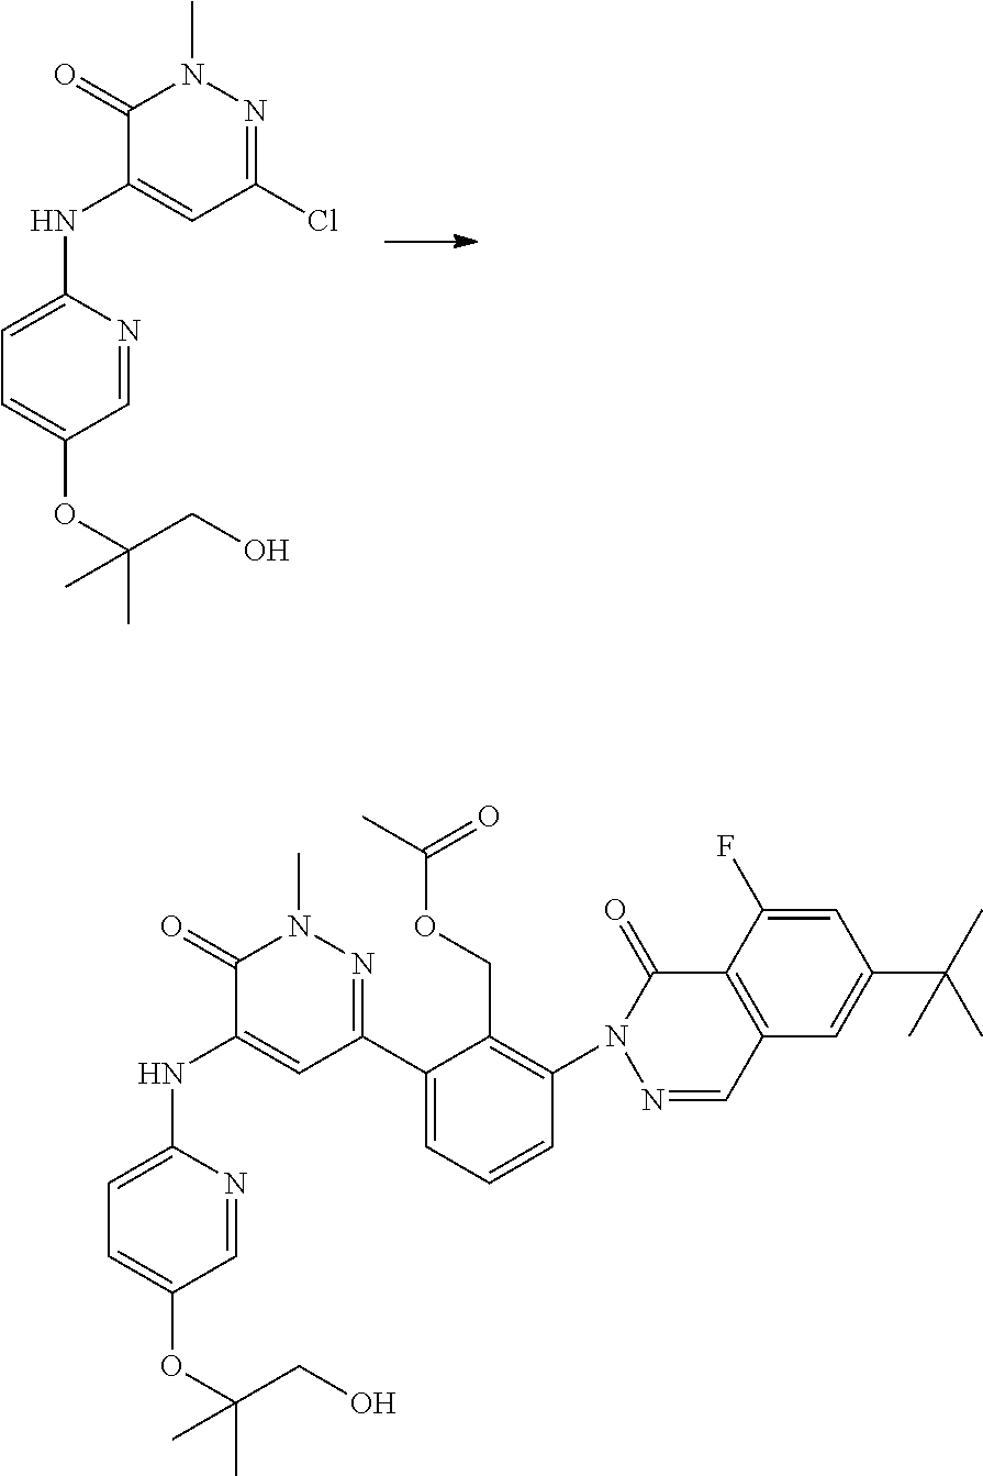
C1(=O)C(NC2=CC=C(OC(CO)(C)C)C=N2)=CC(Cl)=NN1C.C1(=O)C(NC2=CC=C(OC(CO)(C)C)C=N2)=CC(C2=CC=CC(N3N=CC4=C(C3=O)C(F)=CC(C(C)(C)C)=C4)=C2COC(C)=O)=NN1C
